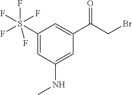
C1(S(F)(F)(F)(F)F)=CC(NC)=CC(C(CBr)=O)=C1
